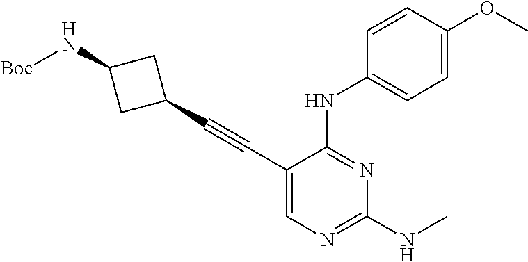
C1(C#CC2=CN=C(NC)N=C2NC2=CC=C(OC)C=C2)CC(N[Boc])C1
